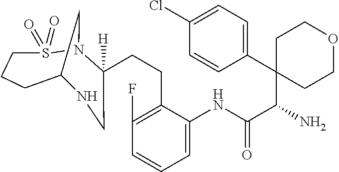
C(CC1=C(F)C=CC=C1NC(C(C1(C2=CC=C(Cl)C=C2)CCOCC1)N)=O)C1([H])N2S(=O)(=O)CCCC(C2)NC1
